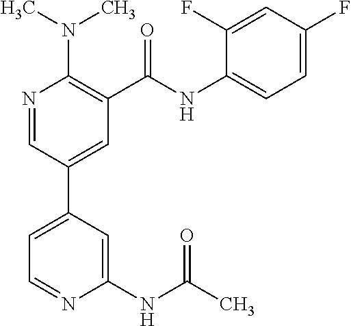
C1=C(C2=CC(C(NC3=CC=C(F)C=C3F)=O)=C(N(C)C)N=C2)C=C(NC(C)=O)N=C1
